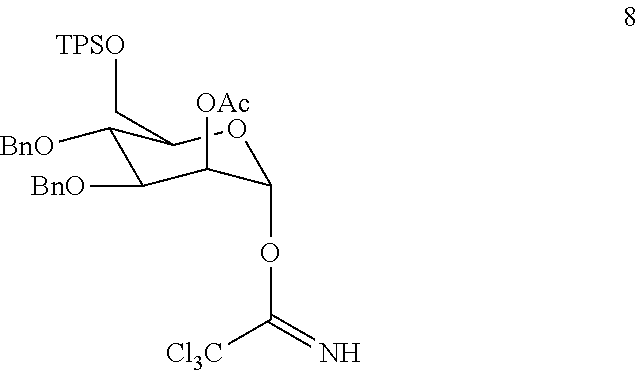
C1([BnO])C([BnO])C([OAc])C(OC([Cl3C])=N)OC1C[TPSO]
